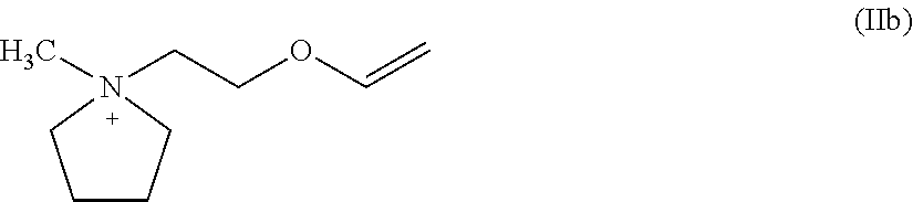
C1CCN(C)(CCOC=C)C1
